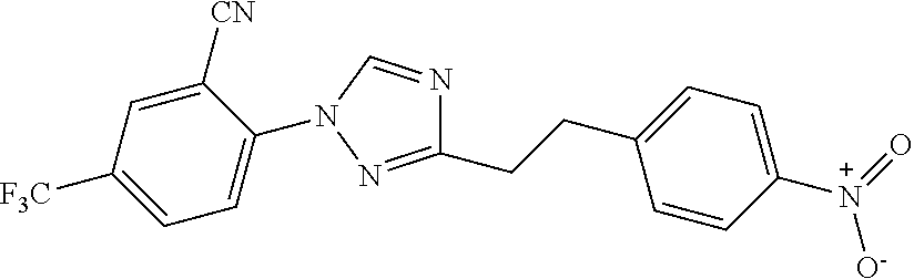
C1=C(N2C=NC(CCC3=CC=C([N+](=O)[O-])C=C3)=N2)C([CN])=CC([F3C])=C1
